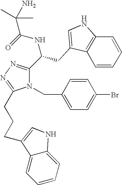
O=C(NC(C1=NN=C(CCCC2=CNC3=CC=CC=C32)N1CC1=CC=C(Br)C=C1)CC1=CNC2=C1C=CC=C2)C(C)(N)C
